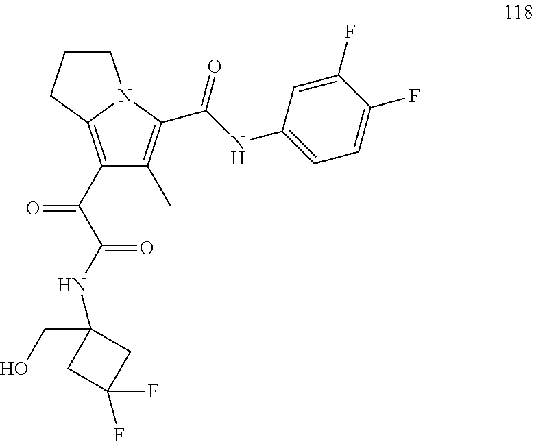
C1(C(C(NC2(CO)CC(F)(F)C2)=O)=O)=C2N(C(C(NC3=CC=C(F)C(F)=C3)=O)=C1C)CCC2
